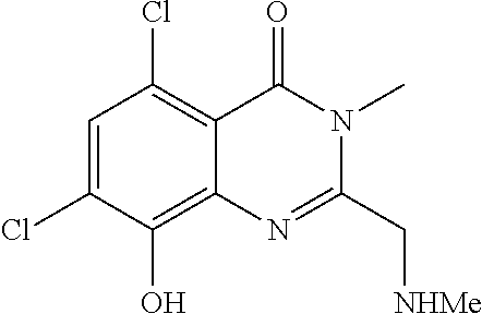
C1=C(Cl)C(O)=C2C(=C1Cl)C(=O)N(C)C(C[NHMe])=N2
